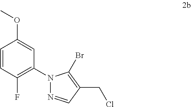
C1=CC(F)=C(N2N=CC(CCl)=C2Br)C=C1OC
